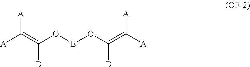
[A]C([A])=C(B)O[E]OC(B)=C([A])[A]
